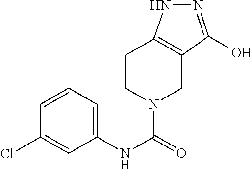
C1CN(C(NC2=CC=CC(Cl)=C2)=O)CC2=C1NN=C2O
